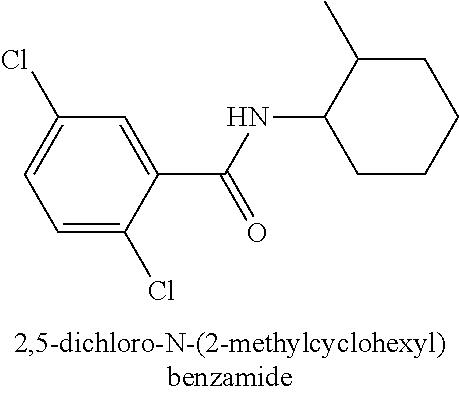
C1=C(Cl)C(C(NC2CCCCC2C)=O)=CC(Cl)=C1
